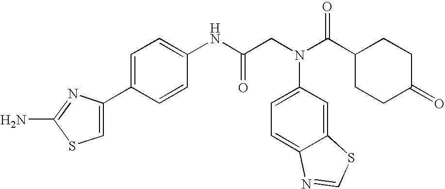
NC1=NC(C2=CC=C(NC(CN(C3=CC=C4C(=C3)SC=N4)C(C3CCC(=O)CC3)=O)=O)C=C2)=CS1
